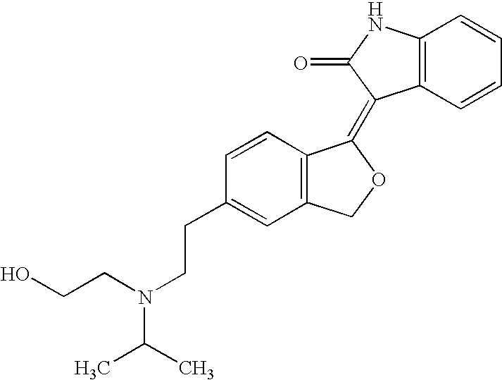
C12=C(C=CC=C1)C(=C1C3=C(CO1)C=C(CCN(CCO)C(C)C)C=C3)C(=O)N2
